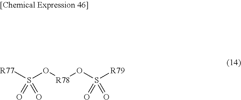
[R77]S(O[R78]OS([R79])(=O)=O)(=O)=O
